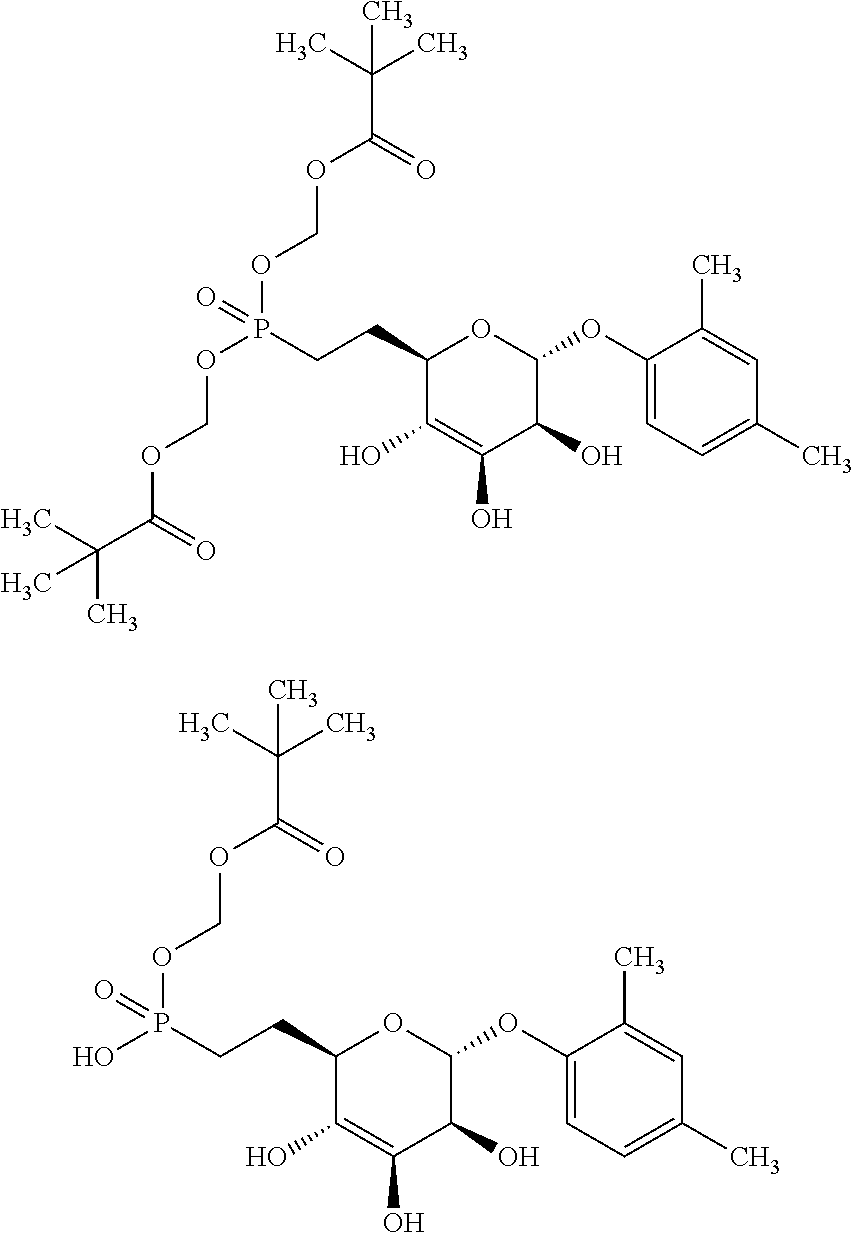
C1(CCP(OCOC(=O)C(C)(C)C)(OCOC(=O)C(C)(C)C)=O)C(O)=C(O)C(O)C(OC2=CC=C(C)C=C2C)O1.C1(CCP(O)(OCOC(=O)C(C)(C)C)=O)C(O)=C(O)C(O)C(OC2=CC=C(C)C=C2C)O1
